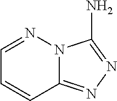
C1=NN2C(=NN=C2N)C=C1
